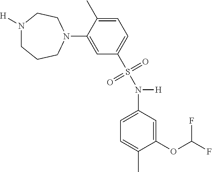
N1([H])CCCN(C2=CC(S(N(C3=CC=C(C)C(OC(F)F)=C3)[H])(=O)=O)=CC=C2C)CC1
